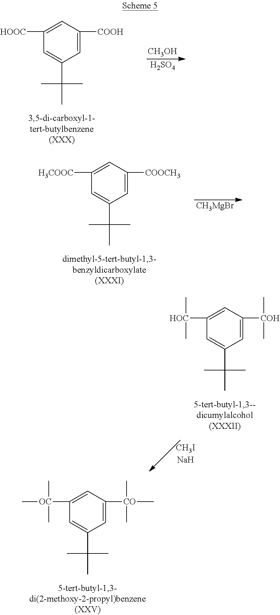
C1=C([CO](C)(C)C)C=C([OC](C)(C)C)C=C1C(C)(C)C.C1=C([COOH])C=C([HOOC])C=C1C(C)(C)C.[CH3OH].[H2SO4].[CH3MgBr].C1=C([COOCH3])C=C([H3COOC])C=C1C(C)(C)C.C1=C([COH](C)C)C=C([HOC](C)C)C=C1C(C)(C)C
